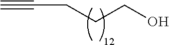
C#CCCCO
